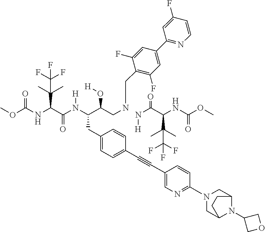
COC(NC(C(N(C(C(CNCC1=C(F)C=C(C2=NC=CC(F)=C2)C=C1F)O[H])CC1=CC=C(C#CC2=CN=C(N3CC4N(C5COC5)C(C3)CC4)C=C2)C=C1)[H])=O)C(C(F)(F)F)(C)C)=O.N(C(C(NC(OC)=O)C(C)(C)C(F)(F)F)=O)[H]
